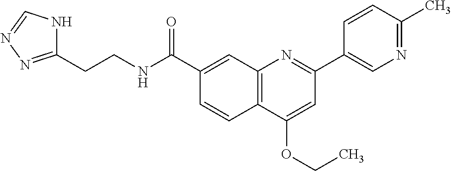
C1(C(NCCC2=NN=CN2)=O)=CC2=C(C=C1)C(OCC)=CC(C1=CN=C(C)C=C1)=N2
